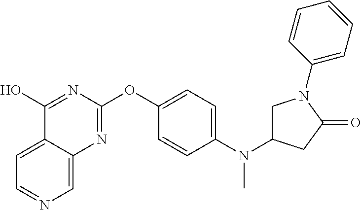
C1=C2C(=CN=C1)N=C(OC1=CC=C(N(C3CN(C4=CC=CC=C4)C(=O)C3)C)C=C1)N=C2O
